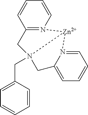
C1=C(CN23CC4=CC=CC=N4[Zn]2N2=C(C3)C=CC=C2)C=CC=C1
